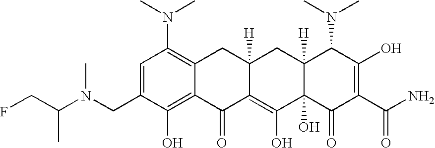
N(CC1=CC(N(C)C)=C2C(=C1O)C(=O)C1=C(O)C3(O)C([H])(CC1([H])C2)C(N(C)C)C(O)=C(C(N)=O)C3=O)(C(CF)C)C
